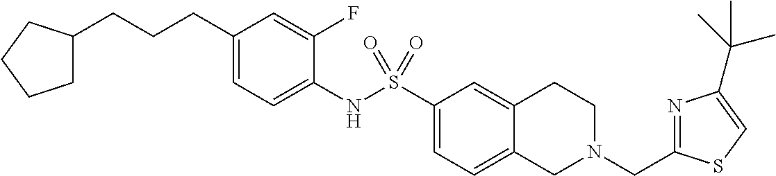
C1(CCCC2CCCC2)=CC=C(NS(C2=CC=C3C(=C2)CCN(CC2=NC(C(C)(C)C)=CS2)C3)(=O)=O)C(F)=C1
